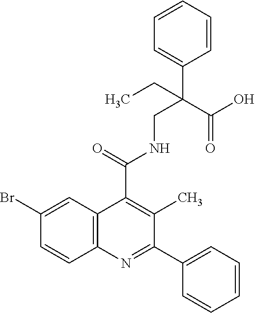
C1(Br)=CC2=C(C=C1)N=C(C1=CC=CC=C1)C(C)=C2C(=O)NCC(C1=CC=CC=C1)(C(O)=O)CC
